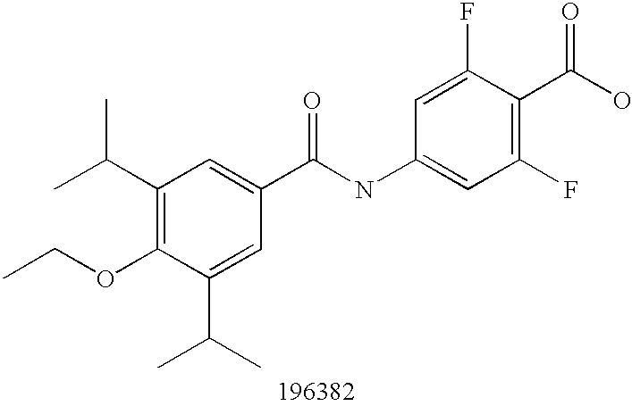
C1(C(C)C)=C(OCC)C(C(C)C)=CC(C(NC2=CC(F)=C(C(O)=O)C(F)=C2)=O)=C1
